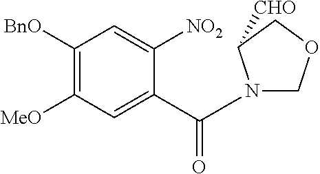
C1([MeO])=C([BnO])C=C([NO2])C(C(N2COCC2[CHO])=O)=C1
